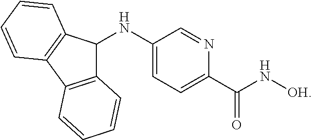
C1(NC2C3=C(C4=C2C=CC=C4)C=CC=C3)=CC=C(C(N[OH])=O)N=C1
